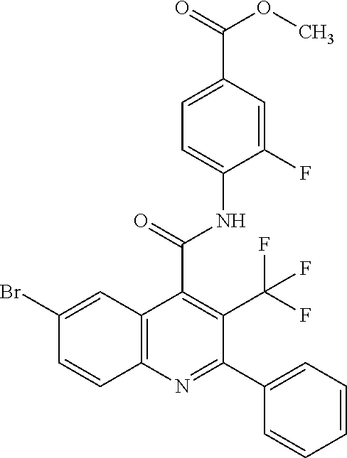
C1=CC=C(C2=NC3=C(C(C(NC4=CC=C(C(OC)=O)C=C4F)=O)=C2C(F)(F)F)C=C(Br)C=C3)C=C1
